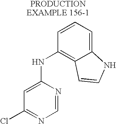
C1=C(NC2=C3C(=CC=C2)NC=C3)N=CN=C1Cl
